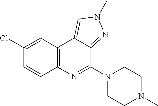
C12=C(C3=CN(C)N=C3C(N3CCN(C)CC3)=N1)C=C(Cl)C=C2
